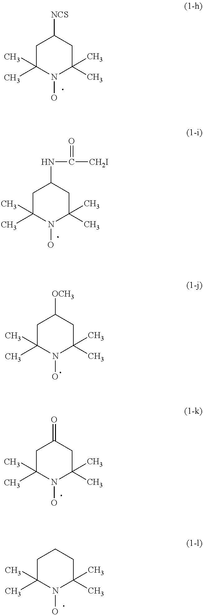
C1C(C)(C)N(O)C(C)(C)CC1NC(=O)[CH2I].C1C(C)(C)N(O)C(C)(C)CC1[NCS].C1C(C)(C)N(O)C(C)(C)CC1[OCH3].C1C(C)(C)N(O)C(C)(C)CC1=O.C1C(C)(C)N(O)C(C)(C)CC1
